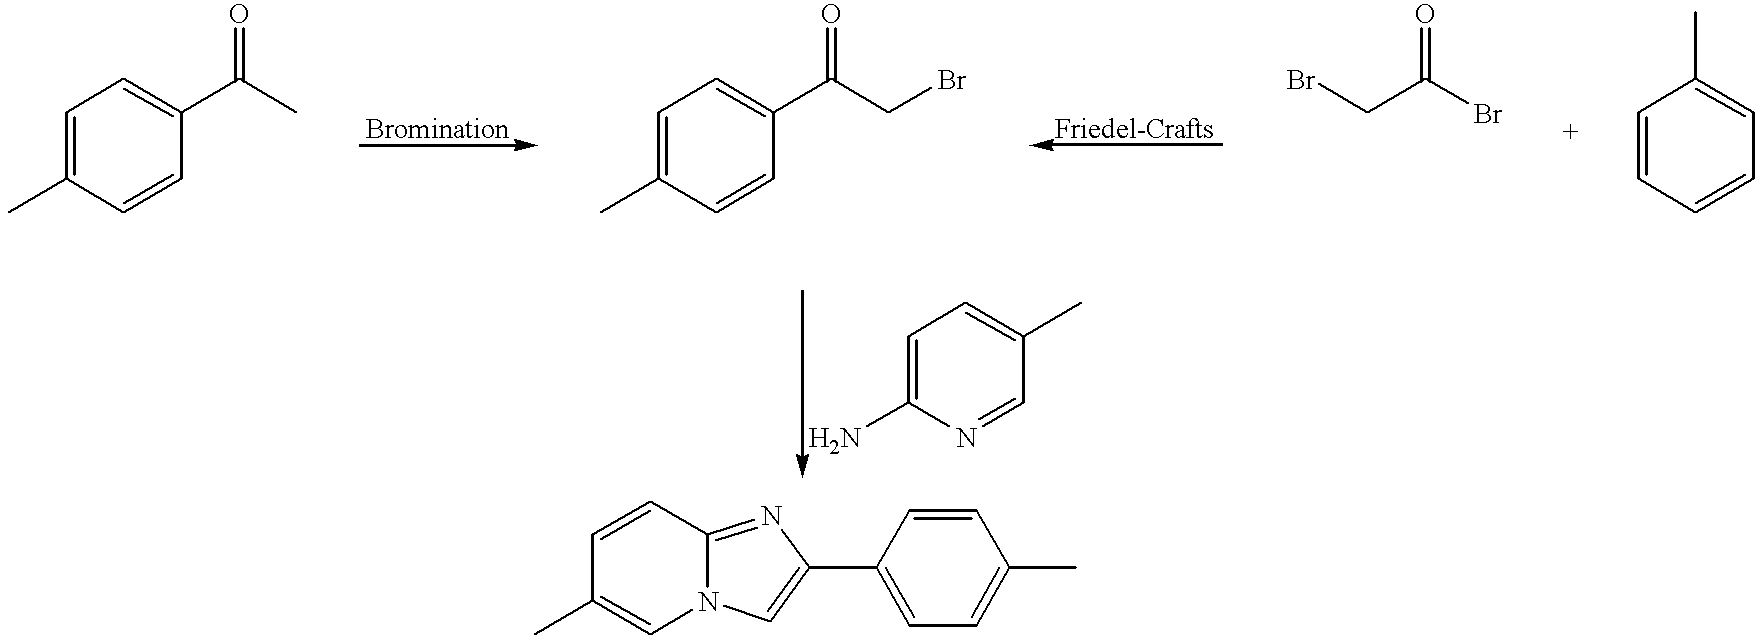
C1=C(C)C=CC(C(C)=O)=C1.C1=C(C)C=CC(C(CBr)=O)=C1.C(C(Br)=O)Br.C1=CC=CC=C1C.C1=C(N)N=CC(C)=C1.C1(C)=CN2C(=NC(C3=CC=C(C)C=C3)=C2)C=C1
